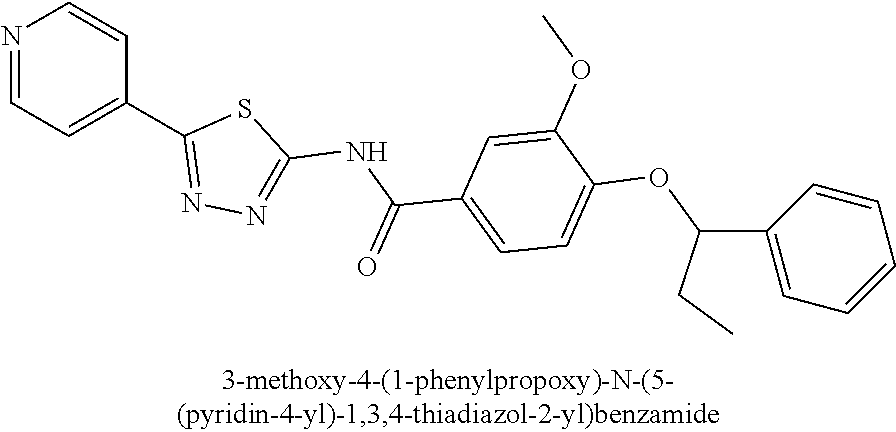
N1=CC=C(C2=NN=C(NC(C3=CC=C(OC(C4=CC=CC=C4)CC)C(OC)=C3)=O)S2)C=C1
